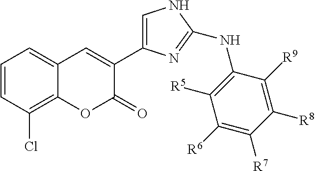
C1=CC(Cl)=C2C(=C1)C=C(C1=CNC(NC3=C([R5])C([R6])=C([R7])C([R8])=C3[R9])=N1)C(=O)O2
